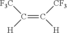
C(=C([CF3])[H])([F3C])[H]
